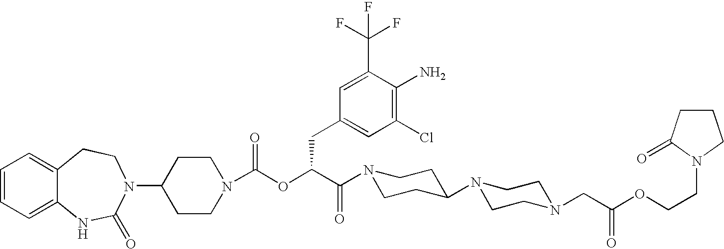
C1=CC=C2C(=C1)CCN(C1CCN(C(OC(C(N3CCC(N4CCN(CC(OCCN5C(=O)CCC5)=O)CC4)CC3)=O)CC3=CC(Cl)=C(N)C(C(F)(F)F)=C3)=O)CC1)C(=O)N2
